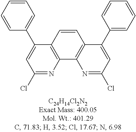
C12=C(C3=C(C=C1)C(C1=CC=CC=C1)=CC(Cl)=N3)N=C(Cl)C=C2C1=CC=CC=C1
